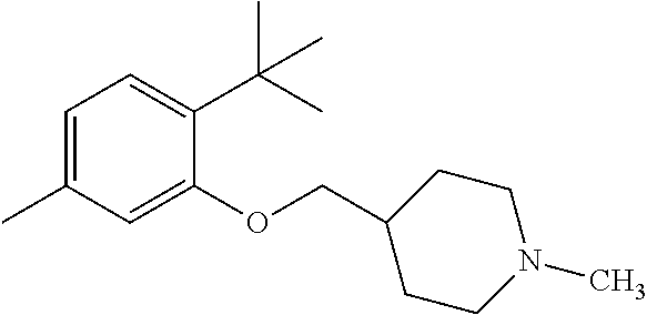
C1=C(C)C=C(OCC2CCN(C)CC2)C(C(C)(C)C)=C1
